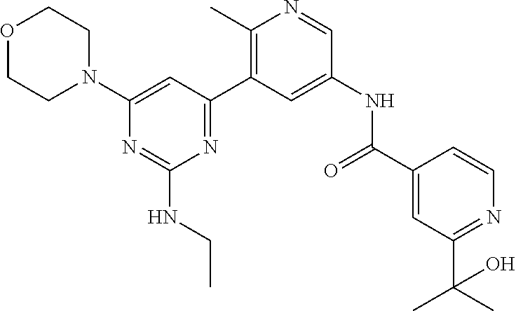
O1CCN(C2=CC(C3=C(C)N=CC(NC(C4=CC(C(C)(C)O)=NC=C4)=O)=C3)=NC(NCC)=N2)CC1
